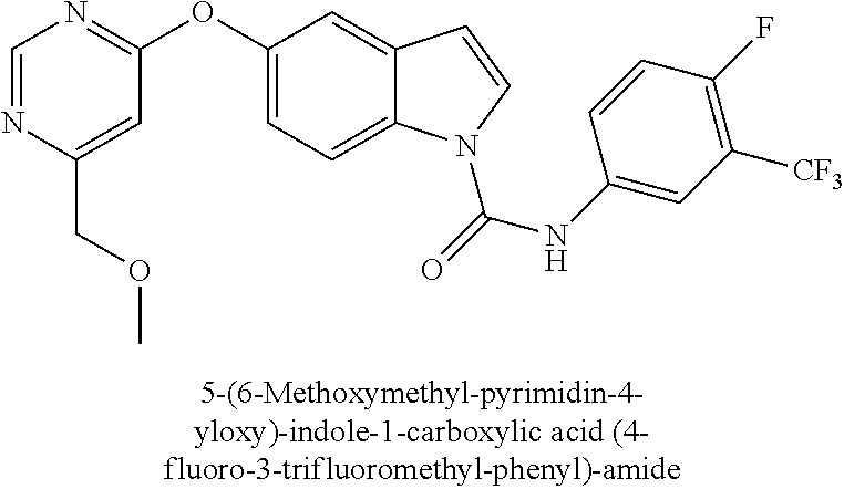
C1=NC(COC)=CC(OC2=CC=C3C(=C2)C=CN3C(=O)NC2=CC([CF3])=C(F)C=C2)=N1
